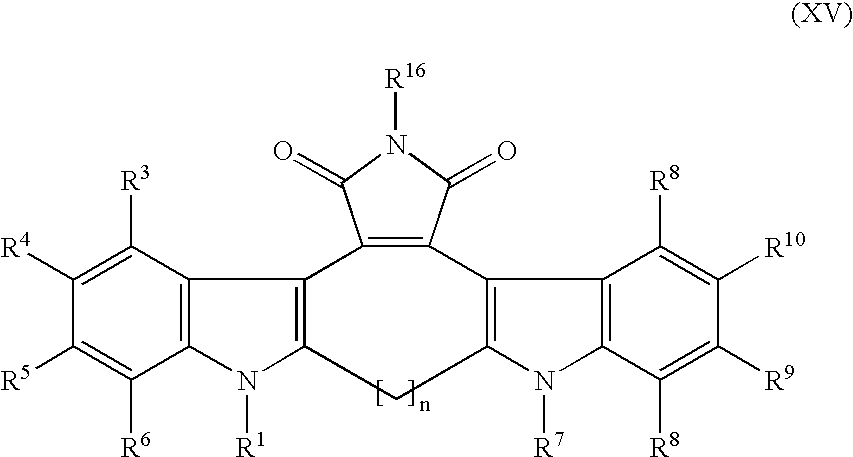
C1([R6])=C([R5])C([R4])=C([R3])C2=C1N([R1])C1=C2C2=C(C3=C(N([R7])C4=C3C([R8])=C([R10])C([R9])=C4[R8])C1)C(=O)N([R16])C2=O
